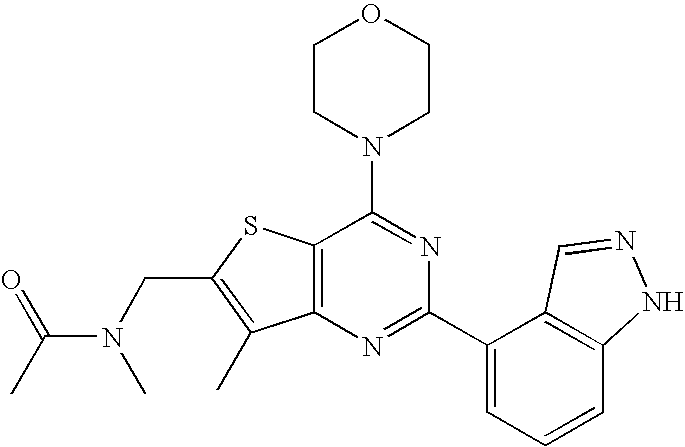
C1CN(C2=NC(C3=CC=CC4=C3C=NN4)=NC3=C2SC(CN(C(C)=O)C)=C3C)CCO1
